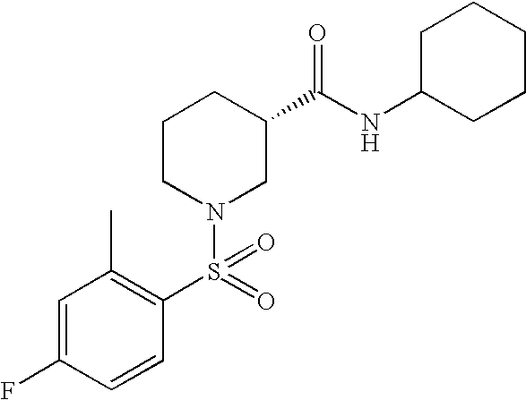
C1=C(F)C=CC(S(N2CC(C(NC3CCCCC3)=O)CCC2)(=O)=O)=C1C
